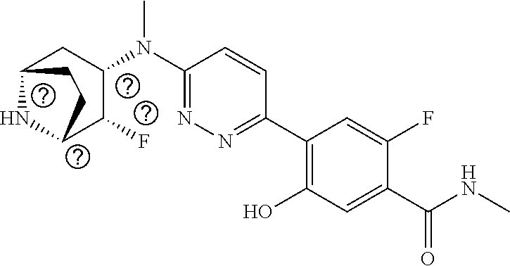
C1(C2=C(O)C=C(C(NC)=O)C(F)=C2)=NN=C(N(C2CC3NC(C2F)CC3)C)C=C1
